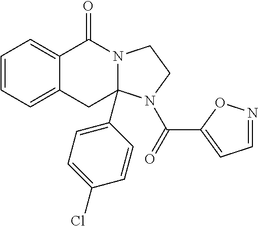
C1=CC=C2C(=C1)C(=O)N1CCN(C(=O)C3=CC=NO3)C1(C1=CC=C(Cl)C=C1)C2
